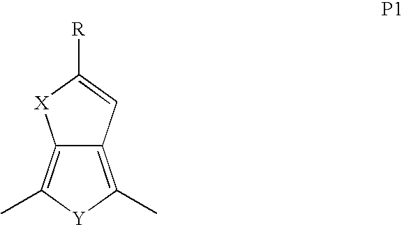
C12=C(C)[Y]C(C)=C1C=C([R])[X]2
